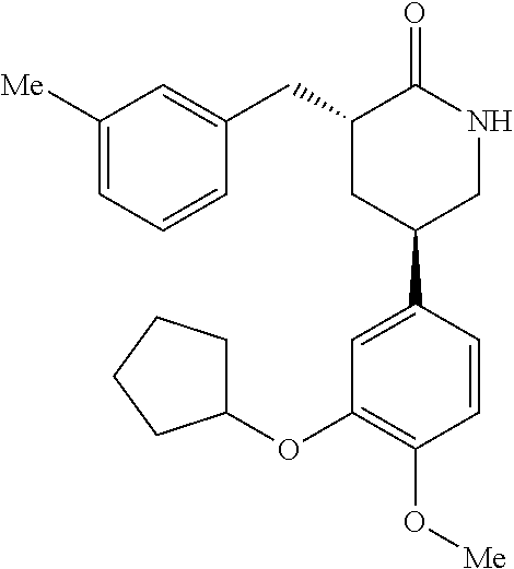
C1([Me])=CC=CC(CC2CC(C3=CC(OC4CCCC4)=C(O[Me])C=C3)CNC2=O)=C1
